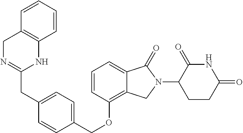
C(OC1=C2C(=CC=C1)C(=O)N(C1C(=O)NC(=O)CC1)C2)C1=CC=C(CC2=NCC3=C(N2)C=CC=C3)C=C1
